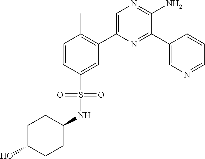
C1(C2=C(C)C=CC(S(=O)(=O)NC3CCC(O)CC3)=C2)=CN=C(N)C(C2=CN=CC=C2)=N1
